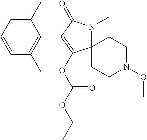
C12(N(C)C(=O)C(C3=C(C)C=CC=C3C)=C1OC(OCC)=O)CCN(OC)CC2
